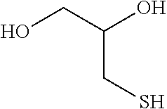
OCC(O)CS
